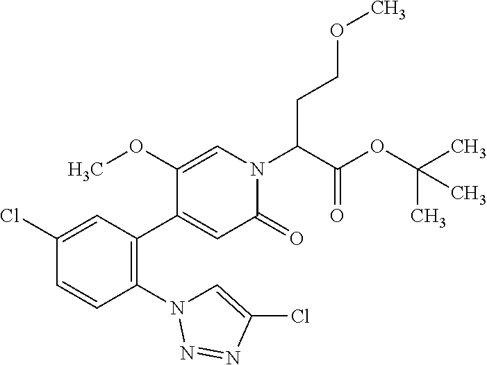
C1(N2C=C(Cl)N=N2)=C(C2=CC(=O)N(C(C(OC(C)(C)C)=O)CCOC)C=C2OC)C=C(Cl)C=C1
